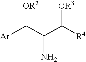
[Ar]C(C(C([R4])[OR3])N)[OR2]
